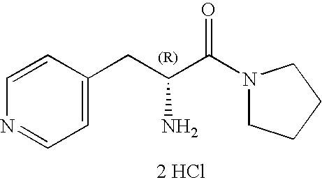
C1=CC(CC(C(N2CCCC2)=O)N)=CC=N1.[2 HCl]
